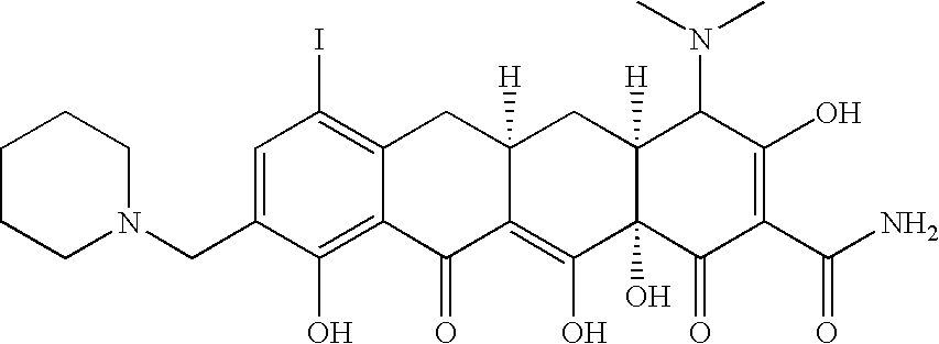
N1(CC2=CC(I)=C3C(=C2O)C(=O)C2=C(O)C4(O)C([H])(CC2([H])C3)C(N(C)C)C(O)=C(C(N)=O)C4=O)CCCCC1
